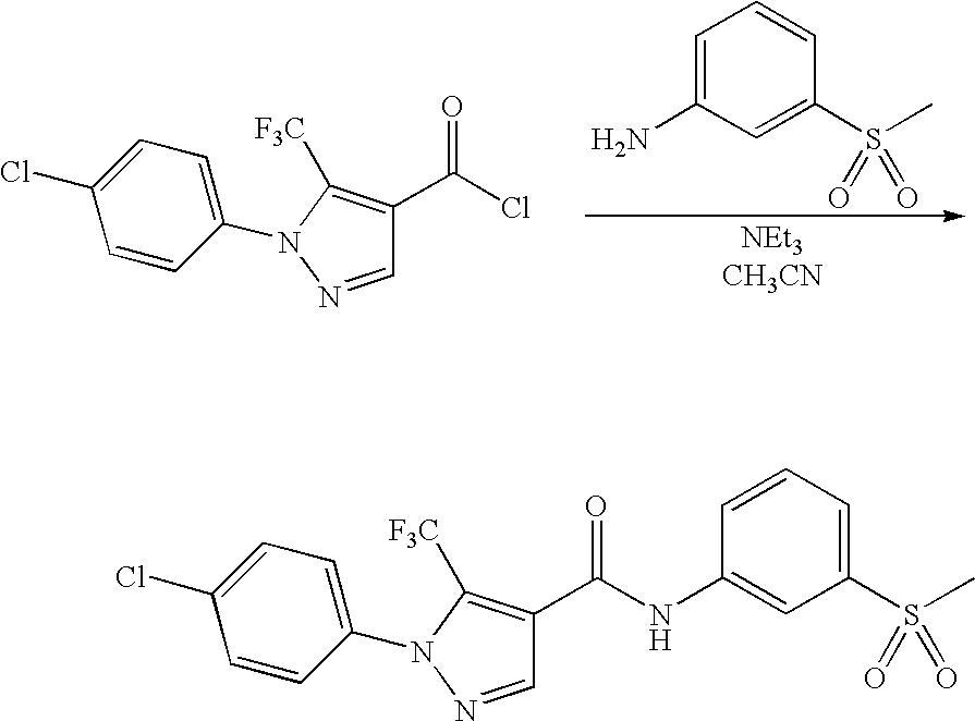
C1=NN(C2=CC=C(Cl)C=C2)C([F3C])=C1C(Cl)=O.C1=C(N)C=C(S(C)(=O)=O)C=C1.C1=NN(C2=CC=C(Cl)C=C2)C([F3C])=C1C(NC1=CC(S(C)(=O)=O)=CC=C1)=O
